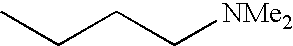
CCCC[NMe2]
